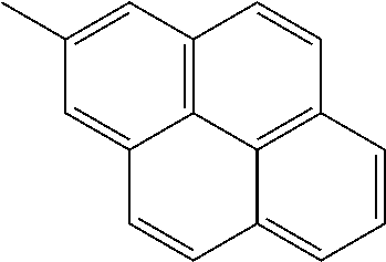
CC1=CC2=C3C(=C1)C=CC1=CC=CC(=C31)C=C2
